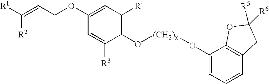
C(=CCOC1=CC([R4])=C(O[(CH2)x]OC2=CC=CC3=C2OC([R5])([R6])C3)C([R3])=C1)([R1])[R2]
